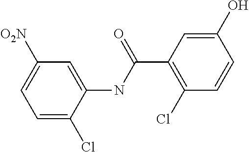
C1=C(Cl)C(NC(C2=C(Cl)C=CC(O)=C2)=O)=CC([O2N])=C1
